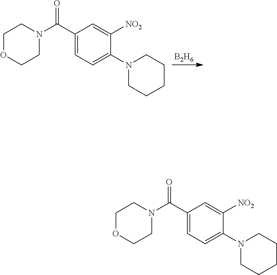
C1(C(N2CCOCC2)=O)=CC=C(N2CCCCC2)C([NO2])=C1.C1(C(N2CCOCC2)=O)=CC=C(N2CCCCC2)C([NO2])=C1.[B2H6]
